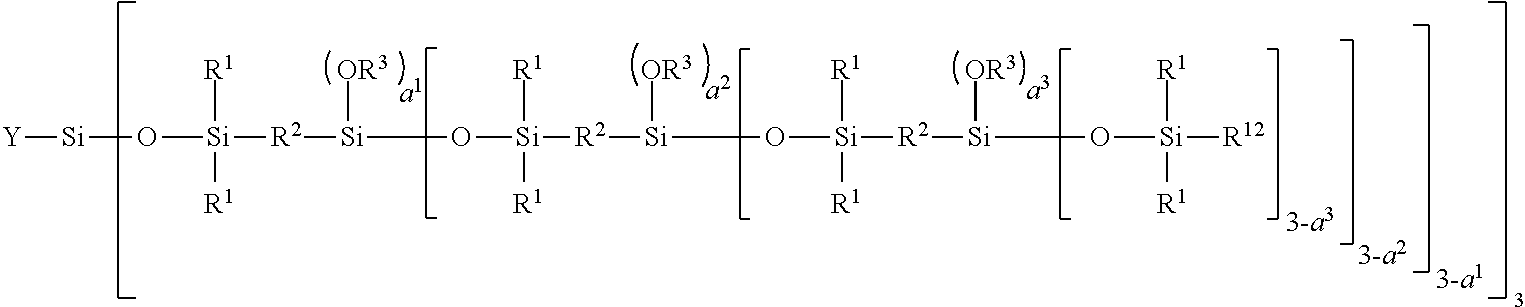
[Y][Si]O[Si]([R1])([R1])[R2][Si]([OR3])O[Si]([R1])([R1])[R2][Si]([OR3])O[Si]([R1])([R1])[R2][Si]([OR3])O[Si]([R1])([R1])[R12]
